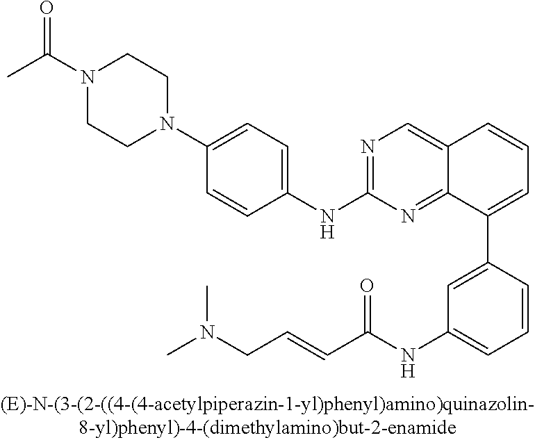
N1=C(NC2=CC=C(N3CCN(C(C)=O)CC3)C=C2)N=C2C(=C1)C=CC=C2C1=CC(NC(C=CCN(C)C)=O)=CC=C1
